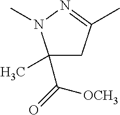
C1(C)(C(=O)[OCH3])CC(C)=NN1C
